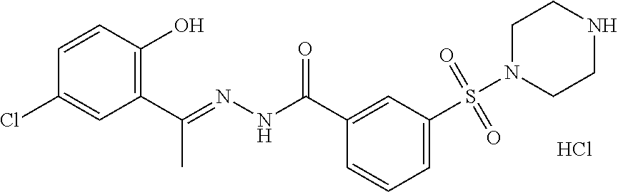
C(C1=CC(S(N2CCNCC2)(=O)=O)=CC=C1)(NN=C(C1=C(O)C=CC(Cl)=C1)C)=O.Cl
